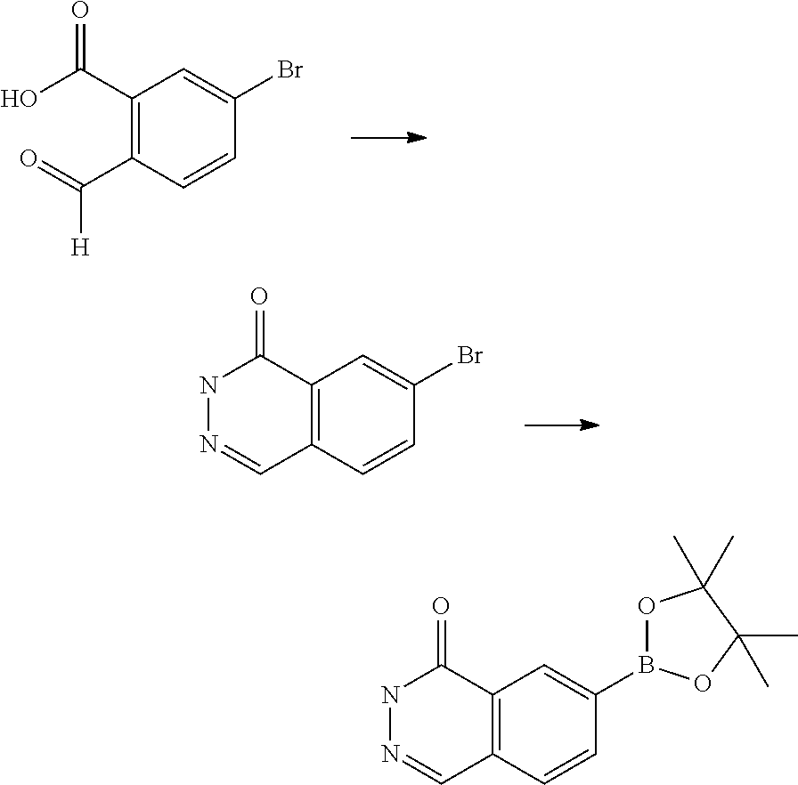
C1(C(O)=O)=C(C(=O)[H])C=CC(Br)=C1.C12=C(C=CC(Br)=C1)C=NNC2=O.C12=C(C=CC(B3OC(C)(C)C(C)(C)O3)=C1)C=NNC2=O
